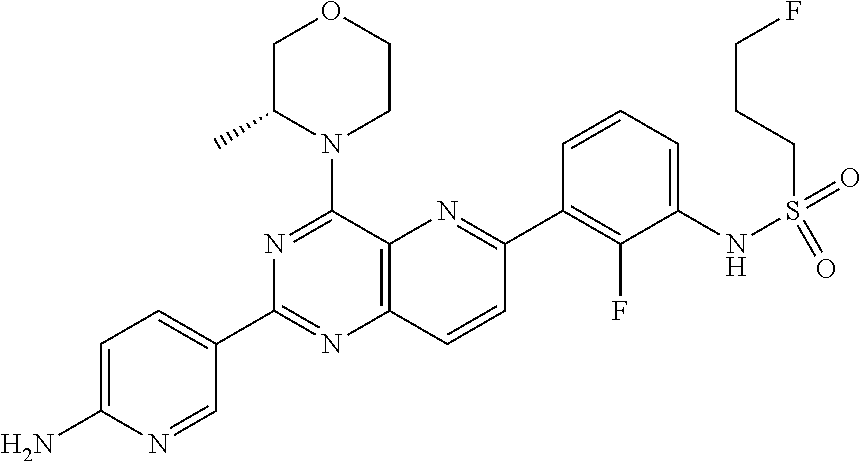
C1=C(N)N=CC(C2=NC3=C(C(N4CCOCC4C)=N2)N=C(C2=C(F)C(NS(=O)(=O)CCCF)=CC=C2)C=C3)=C1
